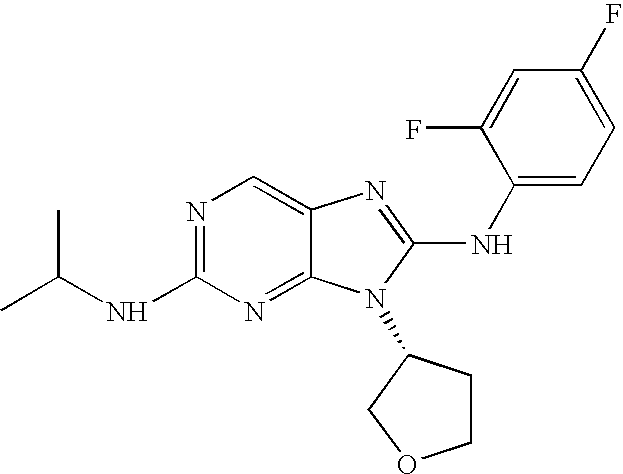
N1=C(NC(C)C)N=C2C(=C1)N=C(NC1=CC=C(F)C=C1F)N2C1CCOC1
